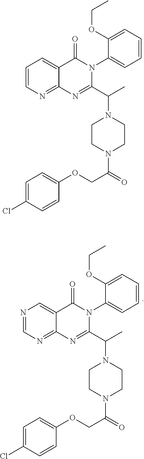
N1=CN=C2C(=C1)C(=O)N(C1=CC=CC=C1OCC)C(C(C)N1CCN(C(=O)COC3=CC=C(Cl)C=C3)CC1)=N2.C1=CN=C2C(=C1)C(=O)N(C1=CC=CC=C1OCC)C(C(C)N1CCN(C(=O)COC3=CC=C(Cl)C=C3)CC1)=N2
